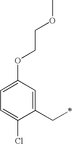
C1=C(OCCOC)C=C(CC)C(Cl)=C1
